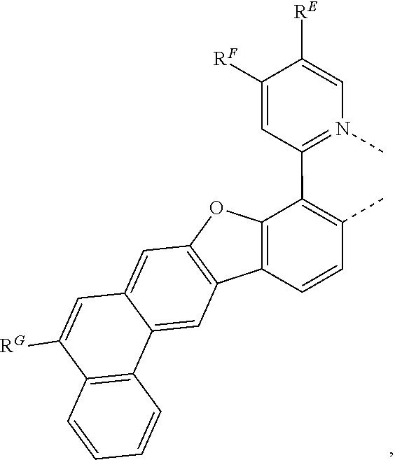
C12=CC3=C(C=C1C=C([RG])C1=C2C=CC=C1)OC1=C3C=CC(C)=C1C1=N(C)C=C([RE])C([RF])=C1
